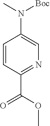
C1=CC(C(OC)=O)=NC=C1N([Boc])C
